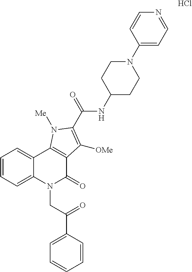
C1=CC=C2C(=C1)C1=C(C(=O)N2CC(=O)C2=CC=CC=C2)C([OMe])=C(C(NC2CCN(C3=CC=NC=C3)CC2)=O)N1[Me].Cl
